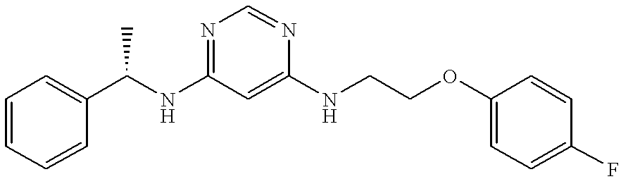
C1=CC=CC(C(NC2=NC=NC(NCCOC3=CC=C(F)C=C3)=C2)C)=C1
